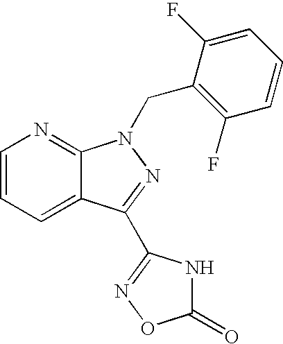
C1=CC=C2C(=N1)N(CC1=C(F)C=CC=C1F)N=C2C1=NOC(=O)N1
